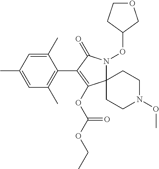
C1(C)=CC(C)=CC(C)=C1C1=C(OC(OCC)=O)C2(N(OC3COCC3)C1=O)CCN(OC)CC2
